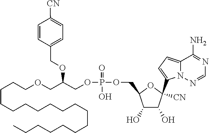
C1=NN2C(=CC=C2C2([CN])C(O)C(O)C(COP(OCC(OCC3=CC=C([CN])C=C3)COCCCCCCCCCCCCCCCCCC)(=O)O)O2)C(N)=N1
